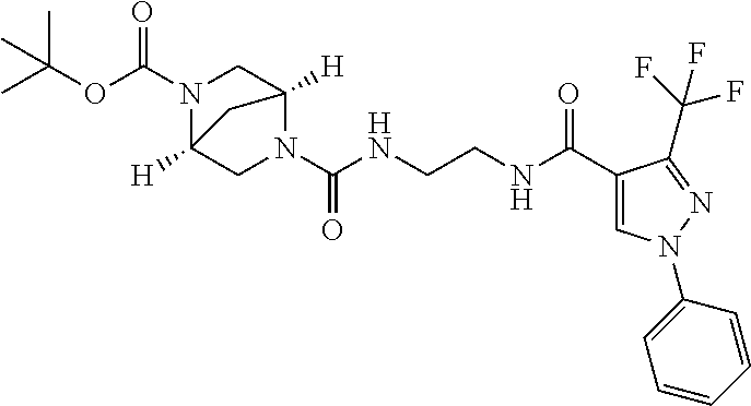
CC(OC(N1C2([H])CN(C(NCCNC(C3=CN(C4=CC=CC=C4)N=C3C(F)(F)F)=O)=O)C([H])(C1)C2)=O)(C)C
